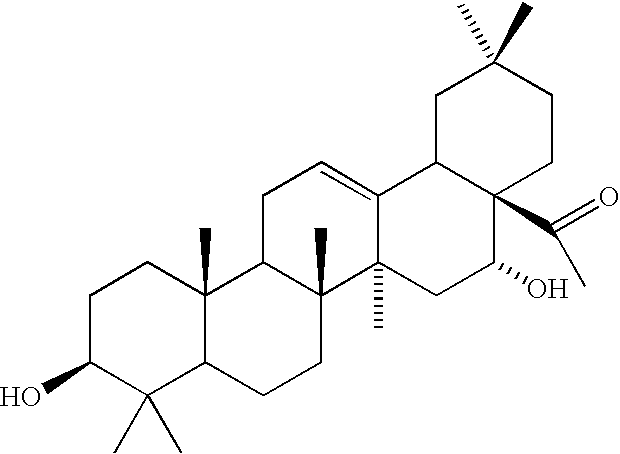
C1C(O)C(C)(C)C2C(C)(C1)C1C(C)(CC2)C2(C)C(=CC1)C1C(C(=O)C)(C(O)C2)CCC(C)(C)C1
